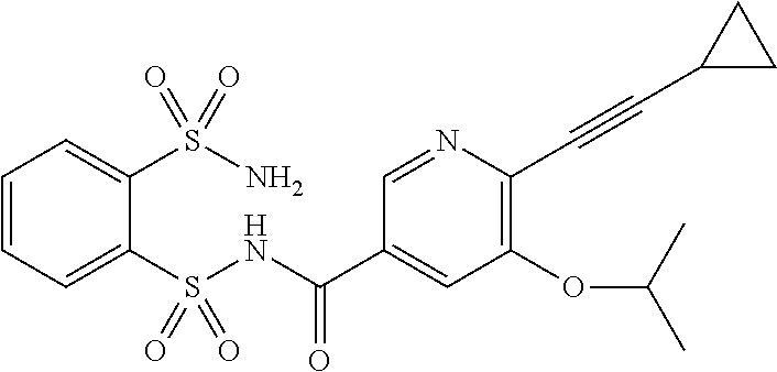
C1=CC=C(S(NC(C2=CC(OC(C)C)=C(C#CC3CC3)N=C2)=O)(=O)=O)C(S(N)(=O)=O)=C1
